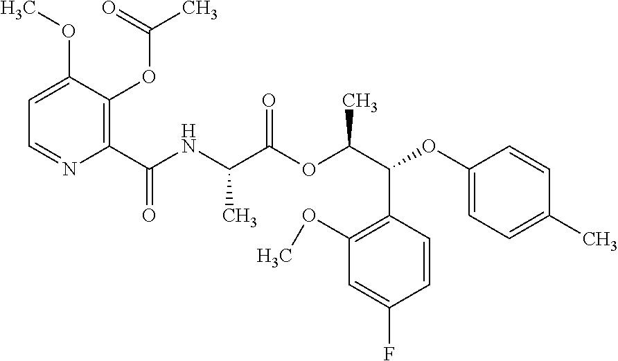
C1=C(OC)C(OC(C)=O)=C(C(NC(C(OC(C(C2=C(OC)C=C(F)C=C2)OC2=CC=C(C)C=C2)C)=O)C)=O)N=C1
